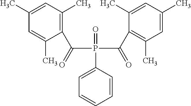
C(P(C(C1=C(C)C=C(C)C=C1C)=O)(C1=CC=CC=C1)=O)(=O)C1=C(C)C=C(C)C=C1C
